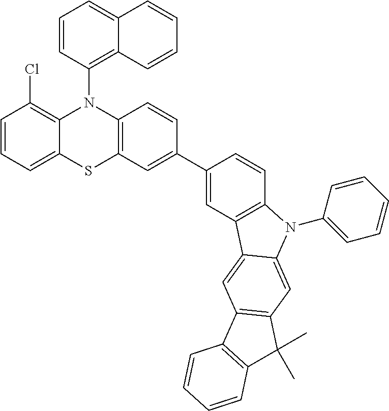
C1=CC=C2C(=C1Cl)N(C1=C3C(=CC=C1)C=CC=C3)C1=C(C=C(C3=CC4=C(C=C3)N(C3=CC=CC=C3)C3=CC5=C(C=C43)C3=C(C5(C)C)C=CC=C3)C=C1)S2
